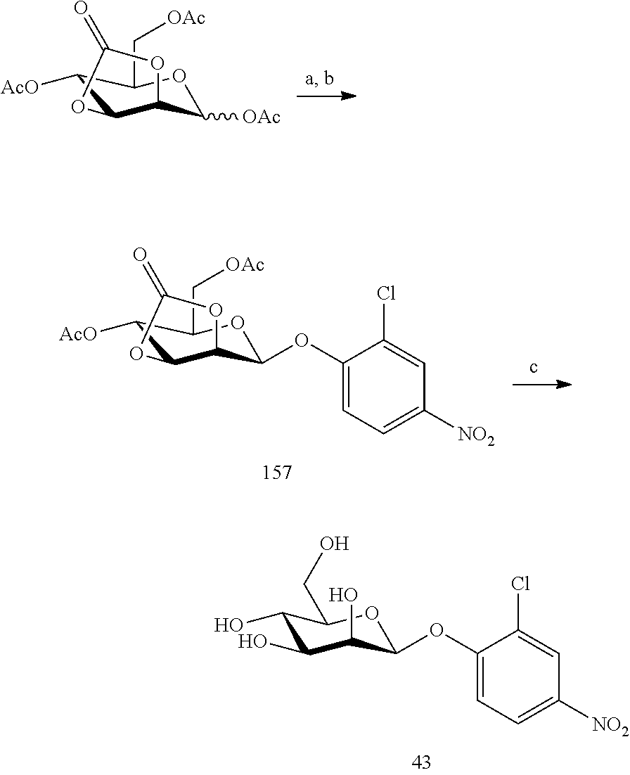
C1([AcO])C2C(C([OAc])OC1C[OAc])OC(=O)O2.C1(O)C(O)C(O)C(OC2=CC=C([NO2])C=C2Cl)OC1CO.O(C1=CC=C([NO2])C=C1Cl)C1C2C(C([AcO])C(C[OAc])O1)OC(=O)O2
